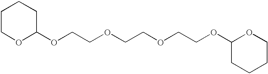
C(COCCOCCOC1CCCCO1)OC1CCCCO1
